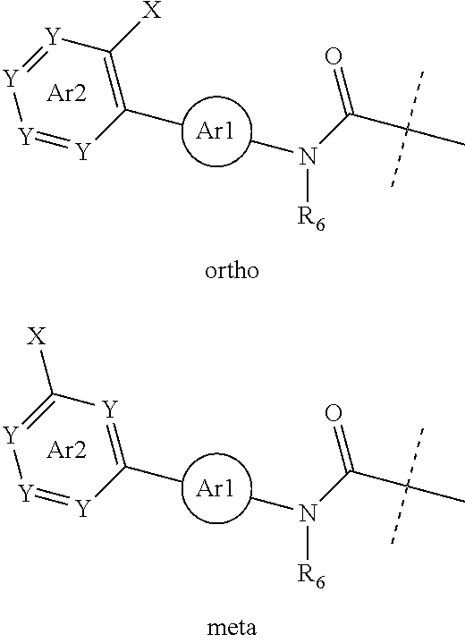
CN(C(C(C)(C)C)=O)[R6].[Ar2].CC1=C([X])[Y]=[Y][Y]=[Y]1.[Ar1].CN(C(C(C)(C)C)=O)[R6].[Ar2].CC1=[Y]C([X])=[Y][Y]=[Y]1.[Ar1]
